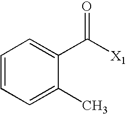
C1=CC=C(C)C(C([X1])=O)=C1
